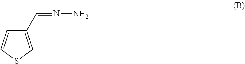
C1(C=NN)=CSC=C1
